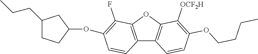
C12=C(OC3=C1C=CC(OCCCC)=C3[OCF2H])C(F)=C(OC1CCC(CCC)C1)C=C2
